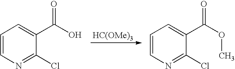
[HC(OMe)3].C1=CN=C(Cl)C(C(O)=O)=C1.C1=CN=C(Cl)C(C(OC)=O)=C1
